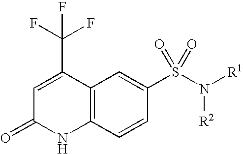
C1=C(C(F)(F)F)C2=C(NC1=O)C=CC(S(N([R1])[R2])(=O)=O)=C2
